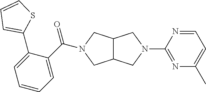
C12C(CN(C3=NC(C)=CC=N3)C1)CN(C(C1=CC=CC=C1C1=CC=CS1)=O)C2
